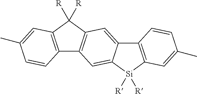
C12=C([Si]([R])([R])C3=CC4=C(C=C13)C([R])([R])C1=C4C=CC(C)=C1)C=C(C)C=C2
